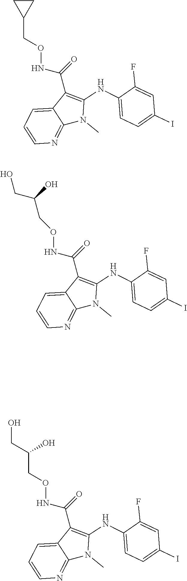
O(NC(=O)C1=C(NC2=CC=C(I)C=C2F)N(C)C2=NC=CC=C12)CC(O)CO.O(NC(=O)C1=C(NC2=CC=C(I)C=C2F)N(C)C2=NC=CC=C12)CC1CC1.O(NC(=O)C1=C(NC2=CC=C(I)C=C2F)N(C)C2=NC=CC=C12)CC(O)CO
